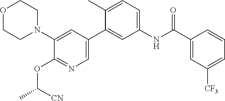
O1CCN(C2=CC(C3=CC(NC(C4=CC([CF3])=CC=C4)=O)=CC=C3C)=CN=C2OC(C)[CN])CC1
